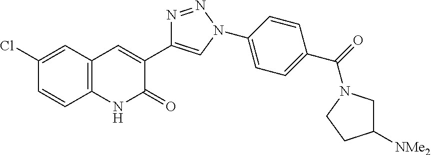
C12=C(C=C(Cl)C=C1)C=C(C1=CN(C3=CC=C(C(=O)N4CCC([NMe2])C4)C=C3)N=N1)C(=O)N2
